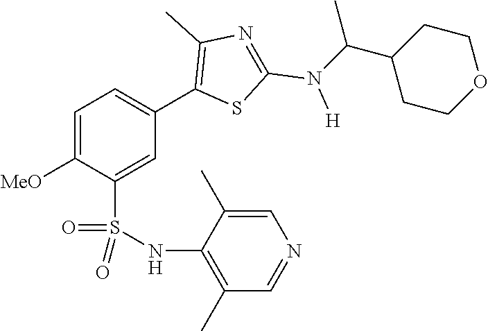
C1=C([MeO])C(S(NC2=C(C)C=NC=C2C)(=O)=O)=CC(C2=C(C)N=C(N([H])C(C3CCOCC3)C)S2)=C1
